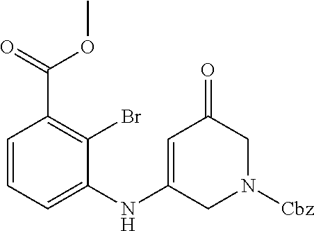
C1=CC=C(NC2=CC(=O)CN([Cbz])C2)C(Br)=C1C(OC)=O
